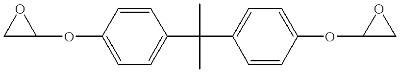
C1C(OC2=CC=C(C(C3=CC=C(OC4CO4)C=C3)(C)C)C=C2)O1
